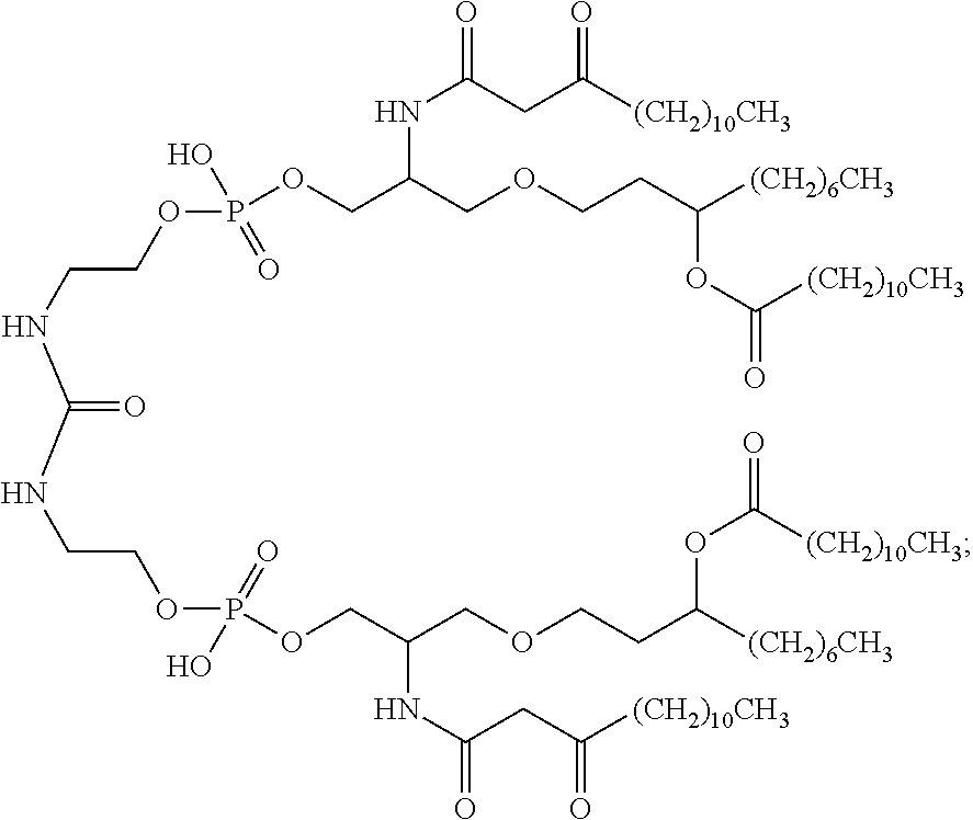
O(CC(COCCC([(CH2)6CH3])OC([(CH2)10CH3])=O)NC(CC([(CH2)10CH3])=O)=O)P(OCCNC(NCCOP(OCC(COCCC([(CH2)6CH3])OC([(CH2)10CH3])=O)NC(CC([(CH2)10CH3])=O)=O)(=O)O)=O)(=O)O
